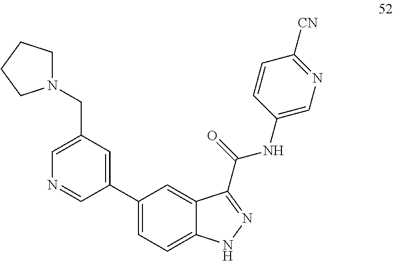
C1(C2=CC(CN3CCCC3)=CN=C2)=CC=C2C(=C1)C(C(NC1=CN=C([CN])C=C1)=O)=NN2
